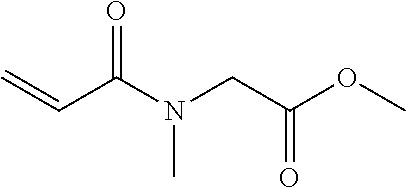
C=CC(N(CC(OC)=O)C)=O
